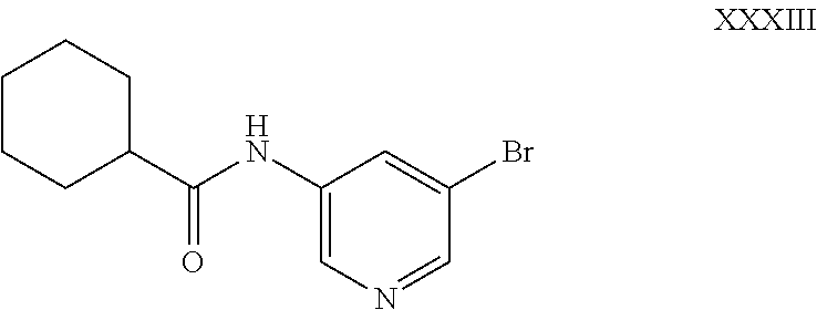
C1CCC(C(NC2=CN=CC(Br)=C2)=O)CC1
